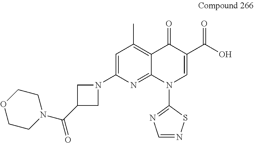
N1(C2=CC(C)=C3C(=N2)N(C2=NC=NS2)C=C(C(O)=O)C3=O)CC(C(N2CCOCC2)=O)C1
